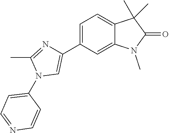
C1=C(C2=CN(C3=CC=NC=C3)C(C)=N2)C=C2C(=C1)C(C)(C)C(=O)N2C
